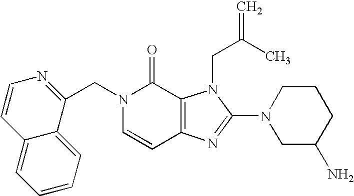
C(N1C=CC2=C(C1=O)N(CC(C)=C)C(N1CC(N)CCC1)=N2)C1=NC=CC2=CC=CC=C12
